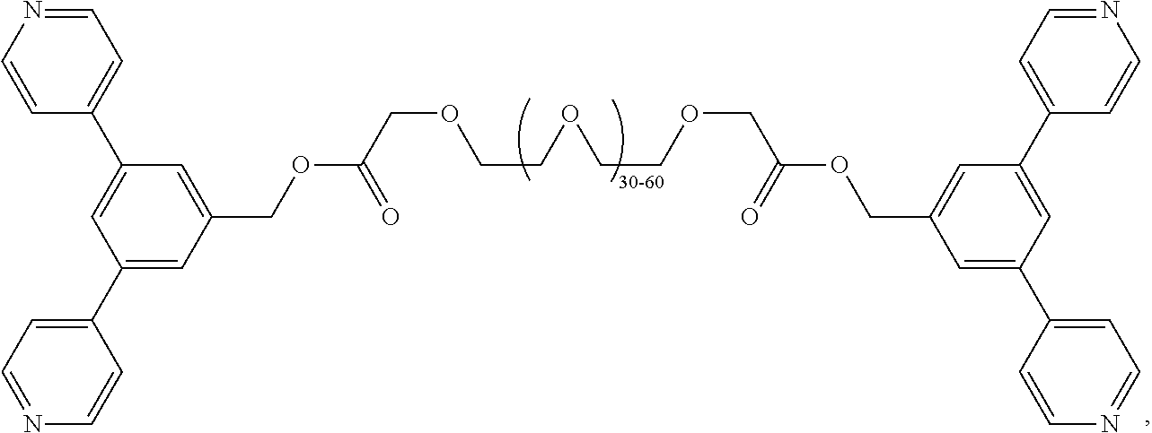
C1=NC=CC(C2=CC(C3=CC=NC=C3)=CC(COC(=O)COCCOCCOCC(OCC3=CC(C4=CC=NC=C4)=CC(C4=CC=NC=C4)=C3)=O)=C2)=C1
